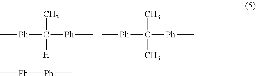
C[Ph]C(C)([H])[Ph]C.C[Ph]C(C)(C)[Ph]C.C[Ph][Ph]C
